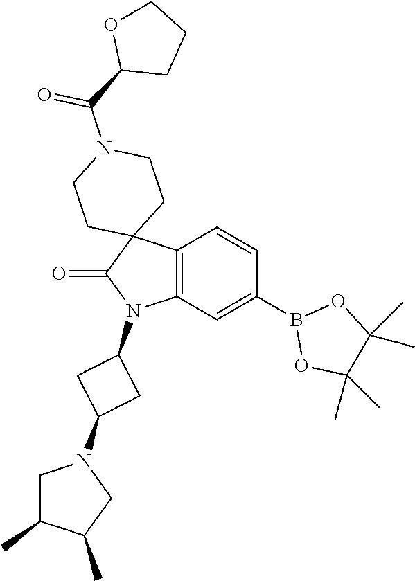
C12=C(C=C(B3OC(C)(C)C(C)(C)O3)C=C1)N(C1CC(N3CC(C)C(C)C3)C1)C(=O)C21CCN(C(C2CCCO2)=O)CC1
